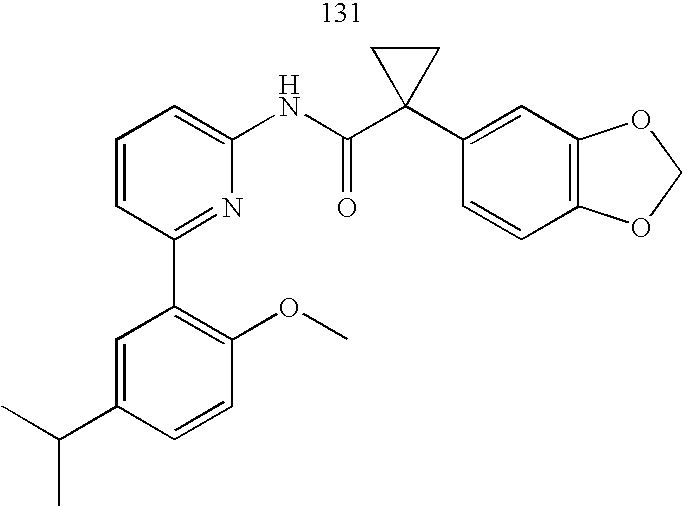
C1=CC=C(NC(C2(C3=CC4=C(C=C3)OCO4)CC2)=O)N=C1C1=C(OC)C=CC(C(C)C)=C1
